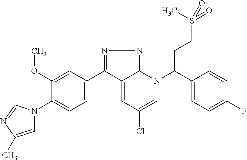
N1=C(C2=CC=C(N3C=C(C)N=C3)C(OC)=C2)C2=CC(Cl)=CN(C(C3=CC=C(F)C=C3)CCS(=O)(C)=O)C2=N1
